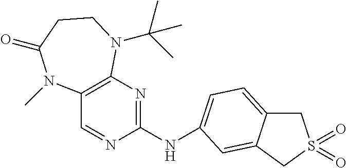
C12=C(N=C(NC3=CC=C4CS(=O)(=O)CC4=C3)N=C1)N(C(C)(C)C)CCC(=O)N2C
